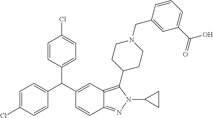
C1=CC(C(C2=CC3=C(C4CCN(CC5=CC(C(O)=O)=CC=C5)CC4)N(C4CC4)N=C3C=C2)C2=CC=C(Cl)C=C2)=CC=C1Cl
